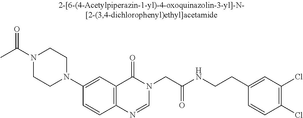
N1(C(C)=O)CCN(C2=CC3=C(C=C2)N=CN(CC(NCCC2=CC(Cl)=C(Cl)C=C2)=O)C3=O)CC1
